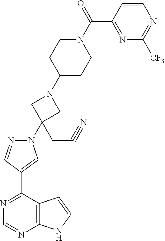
C1(N2N=CC(C3=NC=NC4=C3C=CN4)=C2)(CC#N)CN(C2CCN(C(=O)C3=NC([CF3])=NC=C3)CC2)C1
